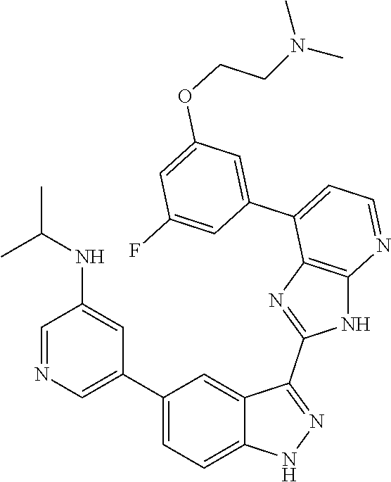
C1=NC=C(C2=CC=C3C(=C2)C(C2=NC4=C(N2)N=CC=C4C2=CC(OCCN(C)C)=CC(F)=C2)=NN3)C=C1NC(C)C
